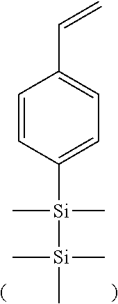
[Si]([Si](C)(C)C)(C)(C)C1=CC=C(C=C)C=C1
